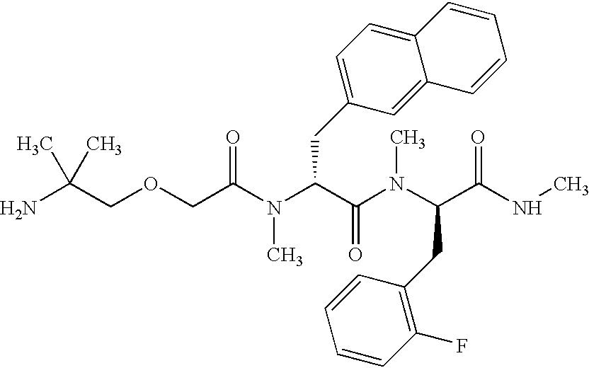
CC(COCC(=O)N(C(C(N(C)C(C(=O)NC)CC1=C(F)C=CC=C1)=O)CC1=CC=C2C(=C1)C=CC=C2)C)(N)C
